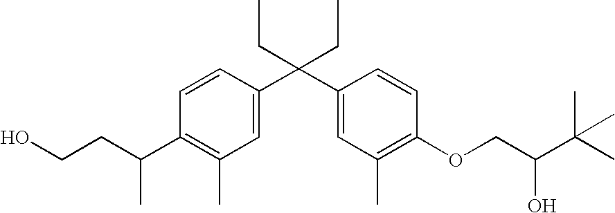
C1=CC(C(C2=CC(C)=C(OCC(C(C)(C)C)O)C=C2)(CC)CC)=CC(C)=C1C(CCO)C
